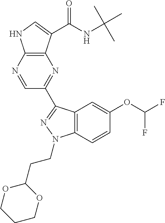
C12=C(N=CC(C3=NN(CCC4OCCCO4)C4=C3C=C(OC(F)F)C=C4)=N1)NC=C2C(NC(C)(C)C)=O
